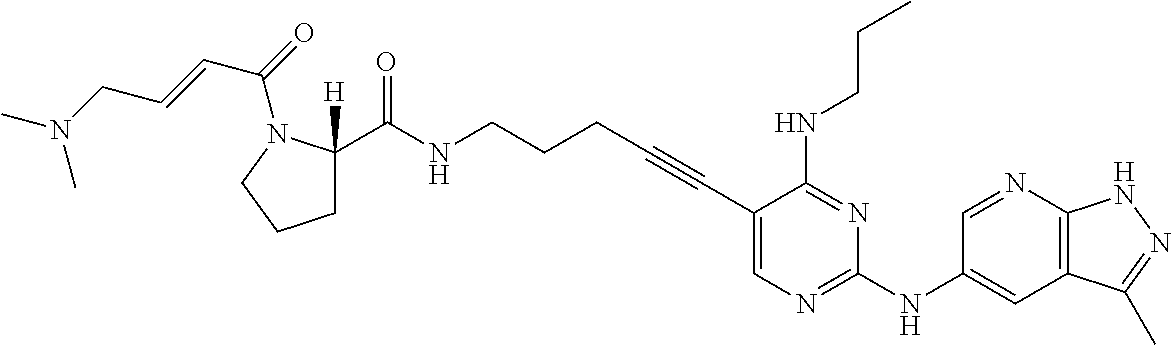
C1(C#CCCCNC(C2([H])CCCN2C(C=CCN(C)C)=O)=O)=CN=C(NC2=CC3=C(N=C2)NN=C3C)N=C1NCCC
